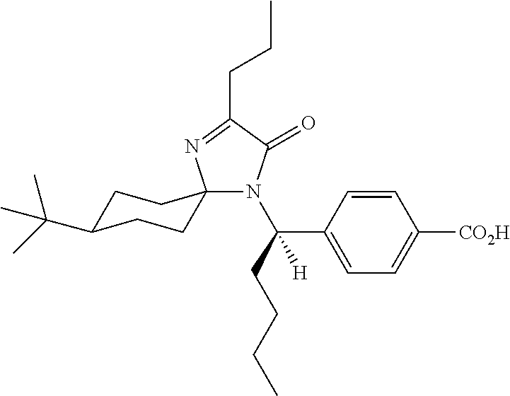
C1C(C(C)(C)C)CCC2(C1)N(C(CCCC)(C1=CC=C([CO2H])C=C1)[H])C(=O)C(CCC)=N2
